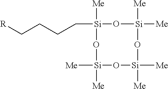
[Si]1([Me])(CCCC[R])O[Si]([Me])([Me])O[Si]([Me])([Me])O[Si]([Me])([Me])O1
